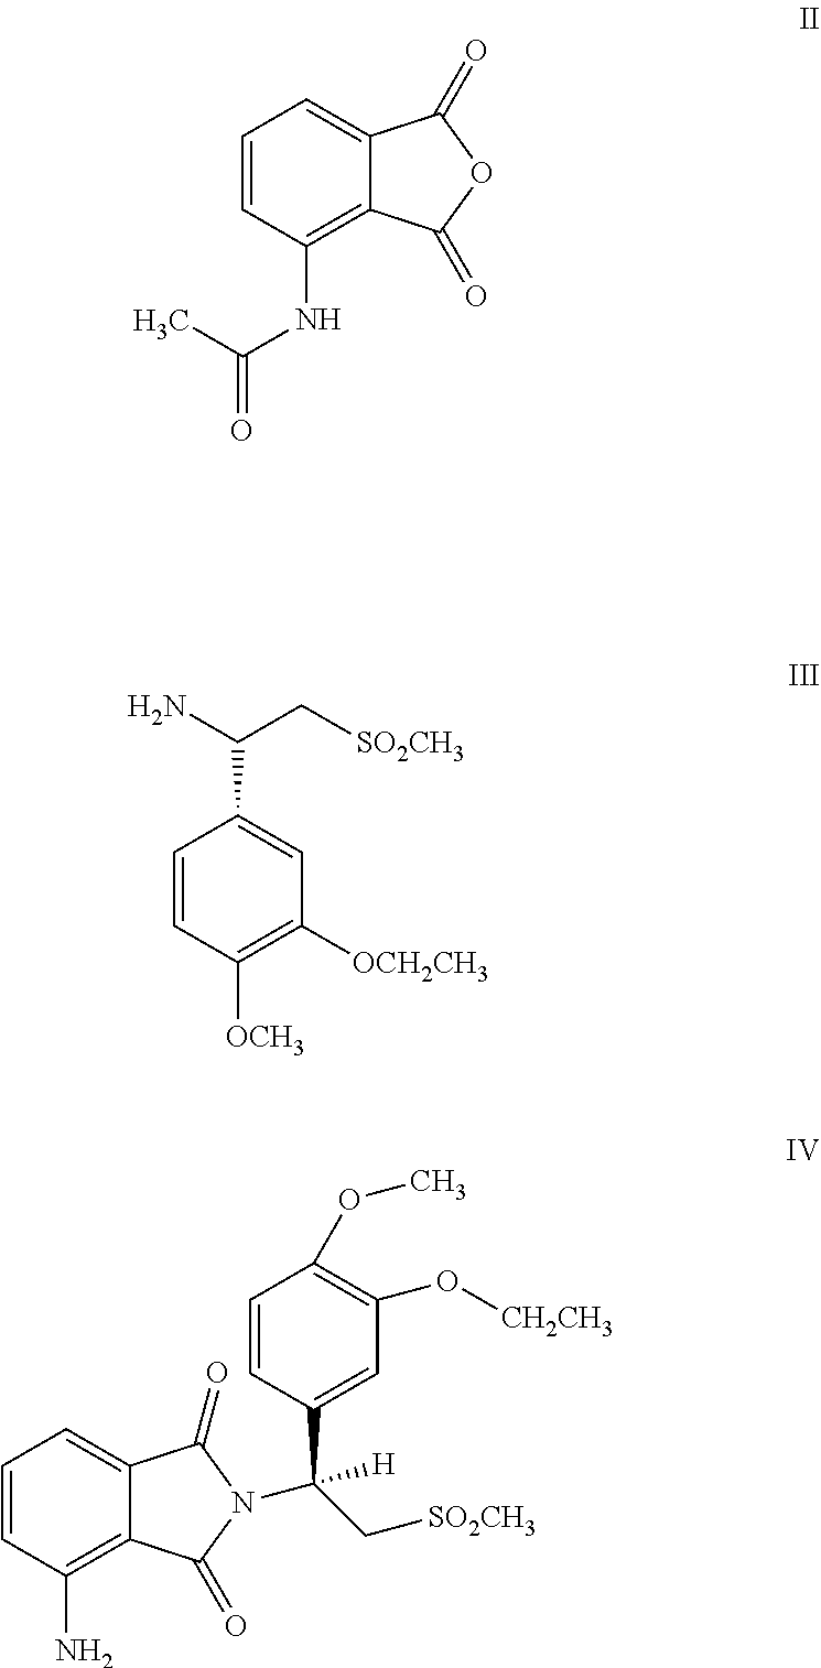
C1=CC(NC(C)=O)=C2C(=C1)C(=O)OC2=O.C1=CC([OCH3])=C([OCH2CH3])C=C1C(N)C[SO2CH3].C12=CC=CC(N)=C1C(=O)N(C(C1=CC(O[CH2CH3])=C(OC)C=C1)([H])C[SO2CH3])C2=O
